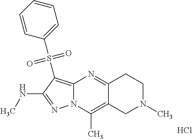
N1=C(NC)C(S(C2=CC=CC=C2)(=O)=O)=C2N1C(C)=C1C(=N2)CCN(C)C1.Cl
